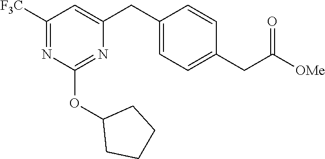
C1([F3C])=NC(OC2CCCC2)=NC(CC2=CC=C(CC([OMe])=O)C=C2)=C1
